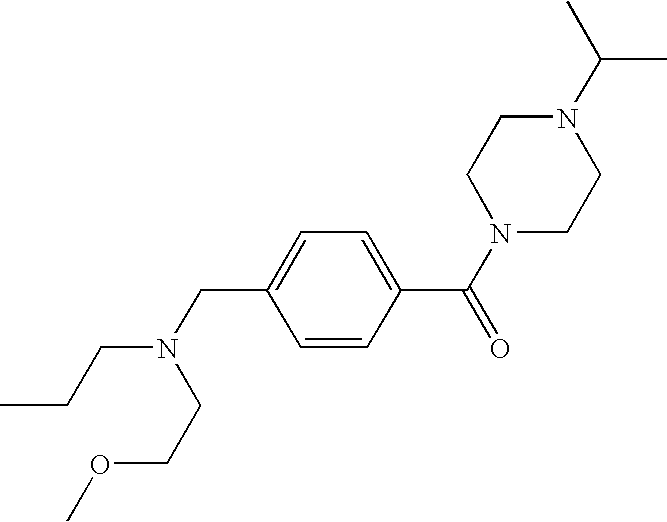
O(CCN(CCC)CC1=CC=C(C(N2CCN(C(C)C)CC2)=O)C=C1)C
